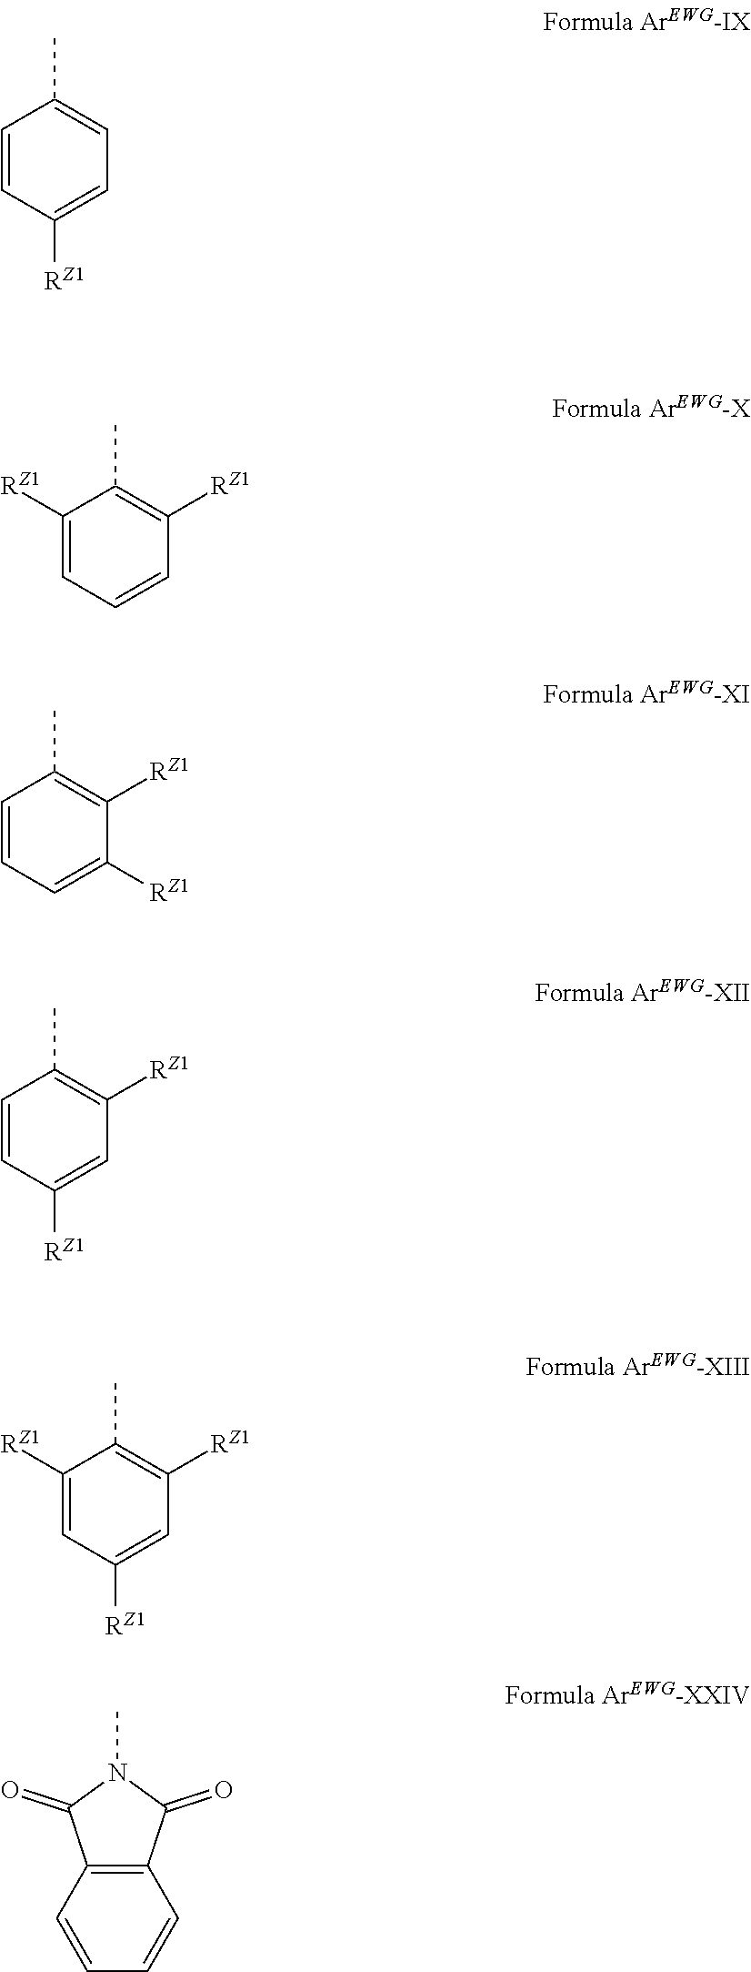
C1=CC([RZ1])=CC=C1C.C1([RZ1])=CC=CC([RZ1])=C1C.C1=CC=C([RZ1])C([RZ1])=C1C.C1=CC([RZ1])=CC([RZ1])=C1C.C1([RZ1])=CC([RZ1])=CC([RZ1])=C1C.C1=CC2=C(C=C1)C(=O)N(C)C2=O
